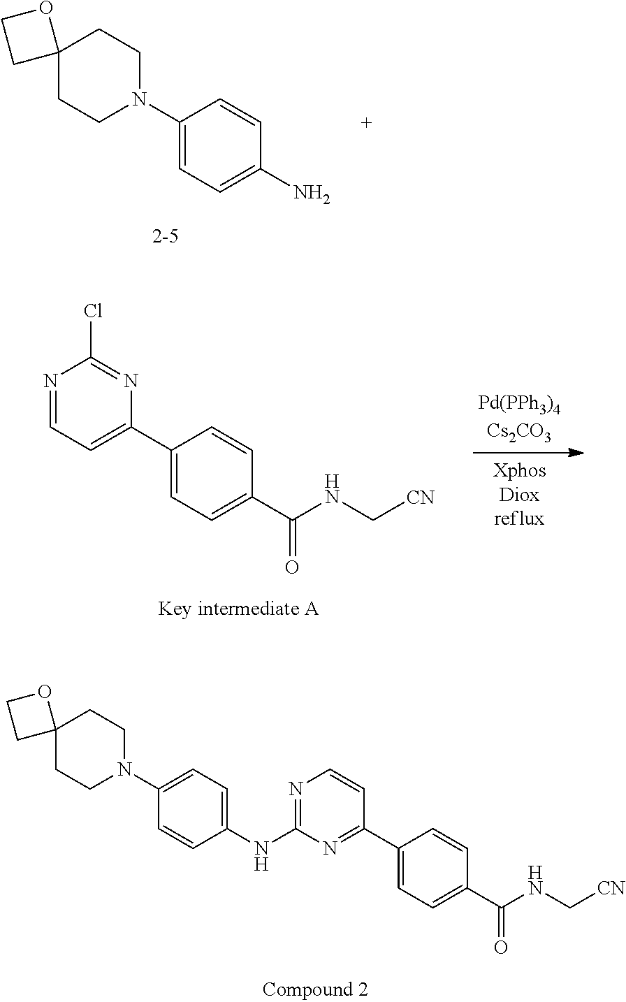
C12(CCN(C3=CC=C(NC4=NC=CC(C5=CC=C(C(NC[CN])=O)C=C5)=N4)C=C3)CC1)OCC2.C12(CCN(C3=CC=C(N)C=C3)CC1)OCC2.N1=CC=C(C2=CC=C(C(NC[CN])=O)C=C2)N=C1Cl
